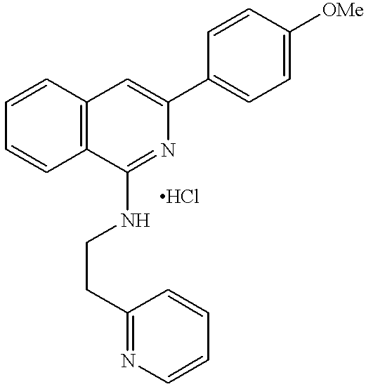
C1=CC2=C(C=C1)C(NCCC1=NC=CC=C1)=NC(C1=CC=C([OMe])C=C1)=C2
